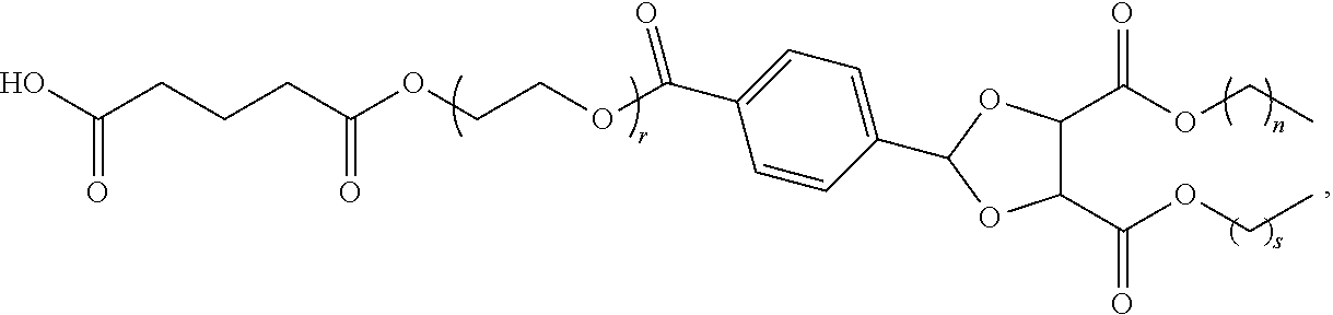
C(CCCC(OCCOC(C1=CC=C(C2OC(C(OCC)=O)C(C(OCC)=O)O2)C=C1)=O)=O)(O)=O
